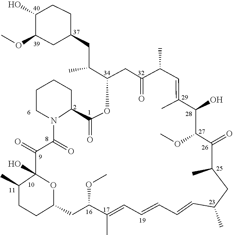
COC1C(=O)C(C)CC(C)C=CC=CC=C(C)C(OC)CC2CCC(C)C(O)(C(=O)C(=O)N3C(C(=O)OC(C(CC4CC(OC)C(O)CC4)C)CC(=O)C(C)C=C(C)C1O)CCCC3)O2
